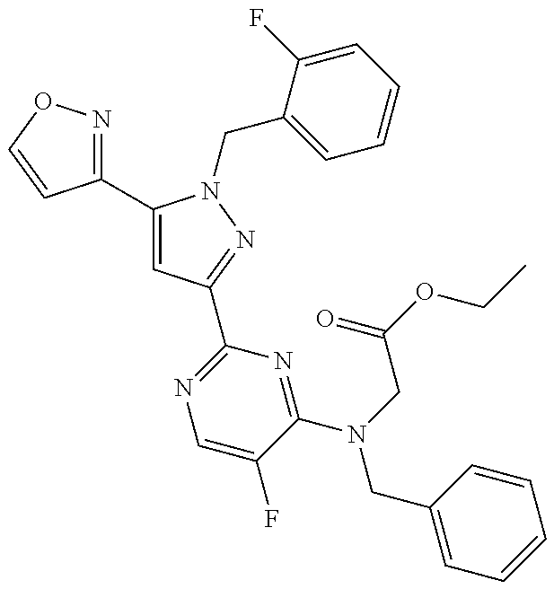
C1(C2=CC(C3=NC=C(F)C(N(CC(OCC)=O)CC4=CC=CC=C4)=N3)=NN2CC2=CC=CC=C2F)=NOC=C1
